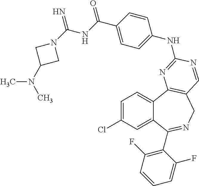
C1=C(Cl)C=C2C(=C1)C1=C(CN=C2C2=C(F)C=CC=C2F)C=NC(NC2=CC=C(C(=O)NC(N3CC(N(C)C)C3)=N)C=C2)=N1
